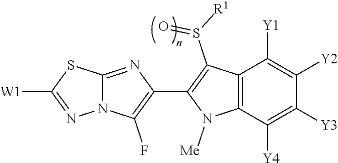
N12C(=NC(C3=C(S([R1])=O)C4=C(N3[Me])C([Y4])=C([Y3])C([Y2])=C4[Y1])=C1F)SC([W1])=N2
